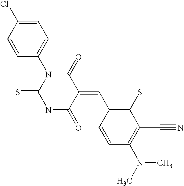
C1=C(Cl)C=CC(N2C(=S)NC(=O)C(=CC3=C(S)C(C#N)=C(N(C)C)C=C3)C2=O)=C1
